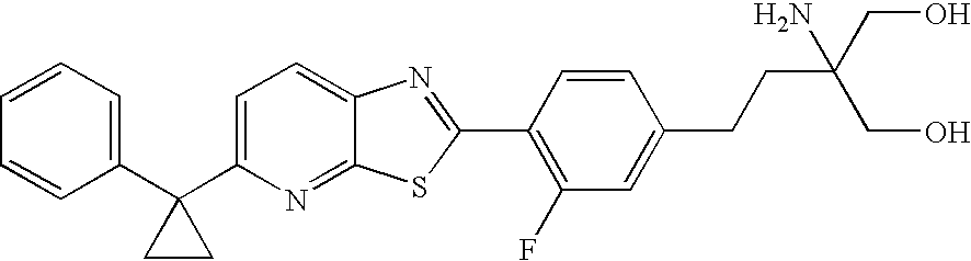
C1=CC=C(C2(C3=CC=C4C(=N3)SC(C3=C(F)C=C(CCC(CO)(N)CO)C=C3)=N4)CC2)C=C1
